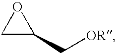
C1C(C[OR])O1
